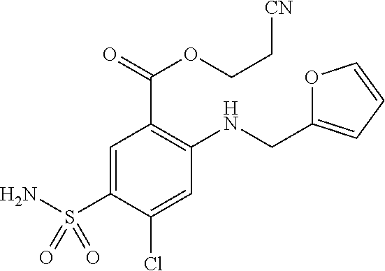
C1=C(S(N)(=O)=O)C(Cl)=CC(NCC2=CC=CO2)=C1C(=O)OCC[CN]
